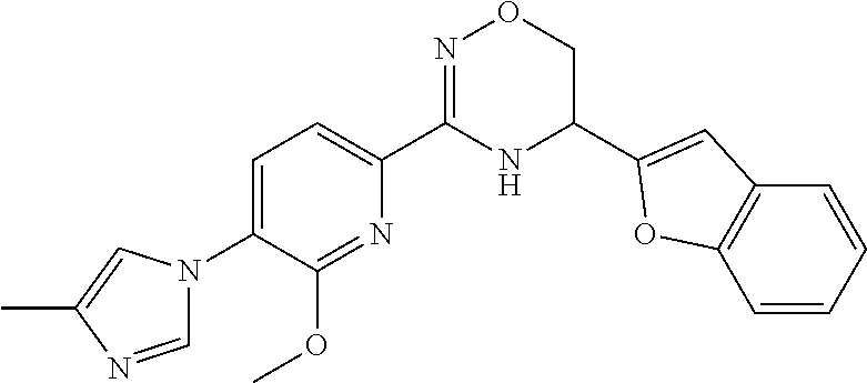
C1=C(N2C=NC(C)=C2)C(OC)=NC(C2=NOCC(C3=CC4=C(O3)C=CC=C4)N2)=C1
